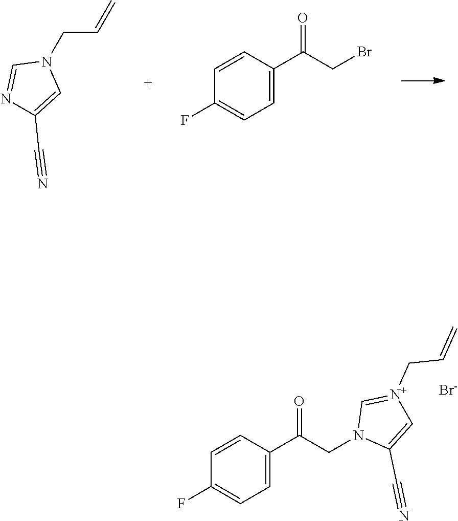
C=CCN1C=NC(C#N)=C1.C1=CC(C(CBr)=O)=CC=C1F.C1=CC(C(CN2C(C#N)=C[N+](CC=C)=C2)=O)=CC=C1F.[Br-]
